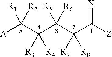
[A]C(C(C(C(C([Z])=[X])([R7])[R8])([R5])[R6])([R3])[R4])([R1])[R2]
